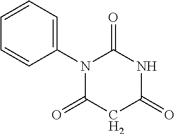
C1(N2C(=O)CC(=O)NC2=O)=CC=CC=C1
